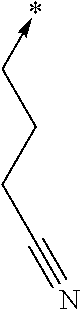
*<-CCCC#N
